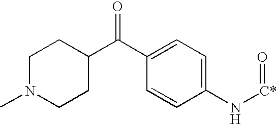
C1N(C)CCC(C(C2=CC=C(N[C*]=O)C=C2)=O)C1
